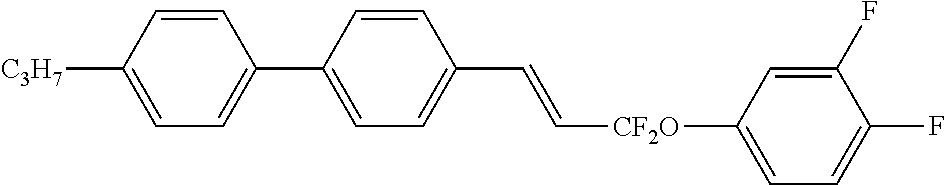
C1=CC([C3H7])=CC=C1C1=CC=C(C=C[CF2O]C2=CC=C(F)C(F)=C2)C=C1
